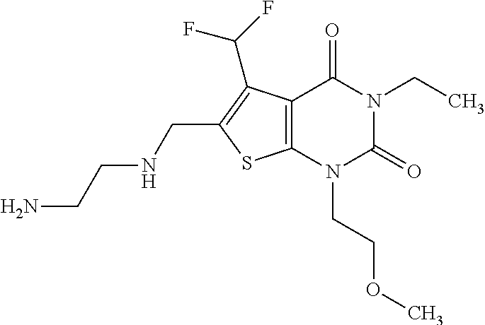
C12=C(N(CCOC)C(=O)N(CC)C1=O)SC(CNCCN)=C2C(F)F
